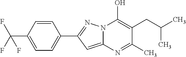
C12=CC(C3=CC=C(C(F)(F)F)C=C3)=NN1C(O)=C(CC(C)C)C(C)=N2
